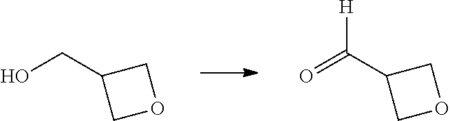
OCC1COC1.O=C(C1COC1)[H]
